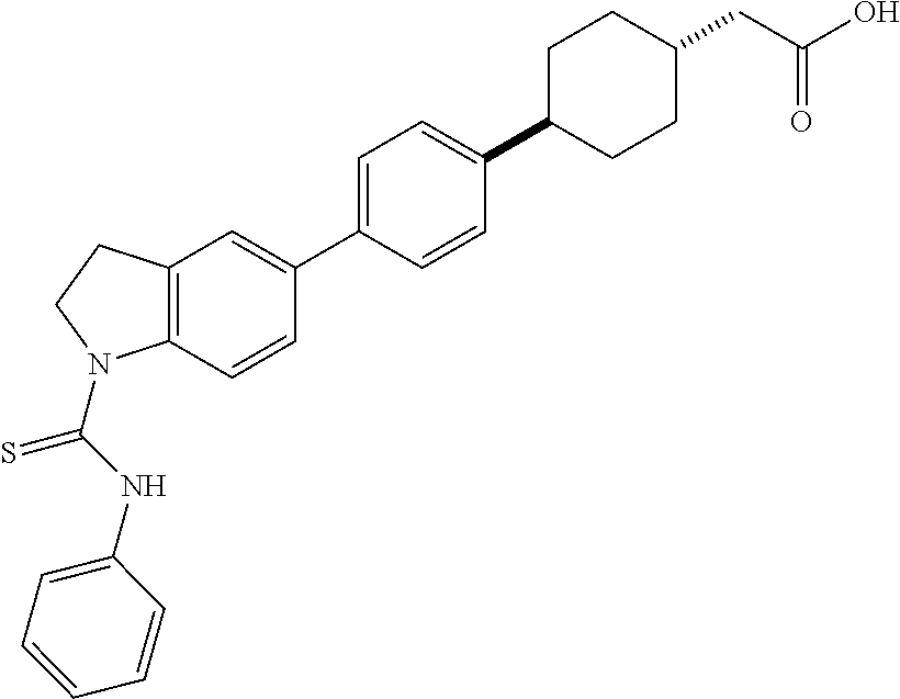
C1=CC(C2=CC=C(C3CCC(CC(O)=O)CC3)C=C2)=CC2=C1N(C(NC1=CC=CC=C1)=S)CC2
